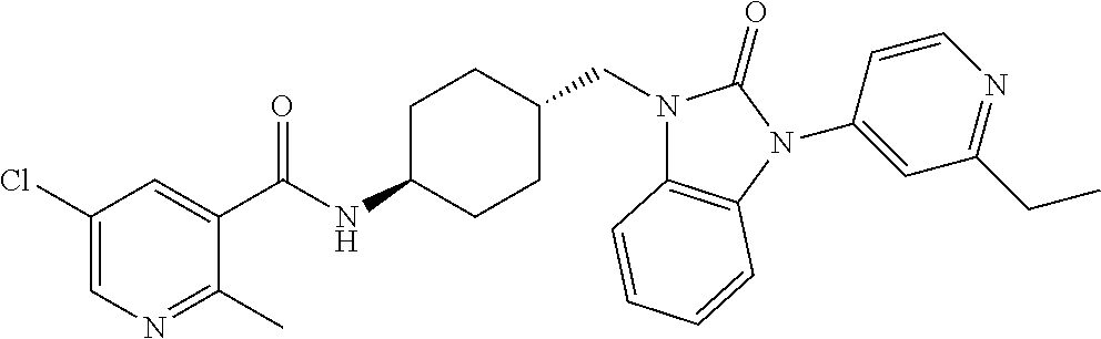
C1(C(NC2CCC(CN3C4=C(N(C5=CC(CC)=NC=C5)C3=O)C=CC=C4)CC2)=O)=CC(Cl)=CN=C1C
